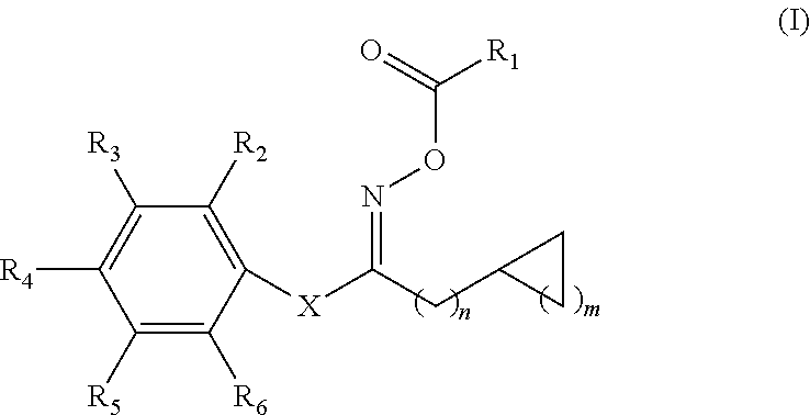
C1([R5])=C([R6])C([X]C(CC2CC2)=NOC([R1])=O)=C([R2])C([R3])=C1[R4]
